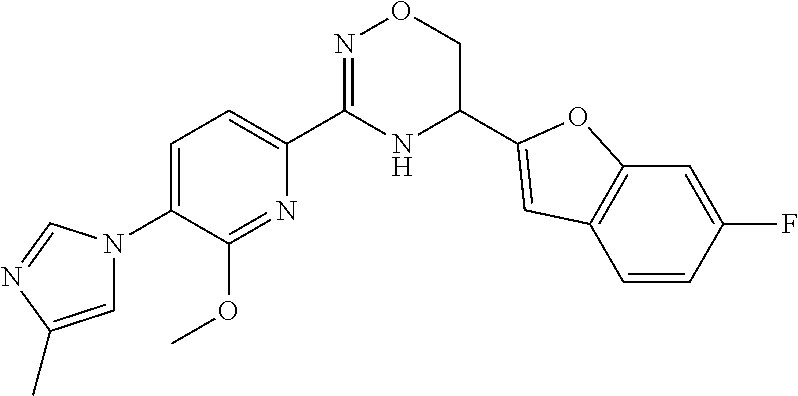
C1=C(N2C=C(C)N=C2)C(OC)=NC(C2=NOCC(C3=CC4=C(O3)C=C(F)C=C4)N2)=C1
